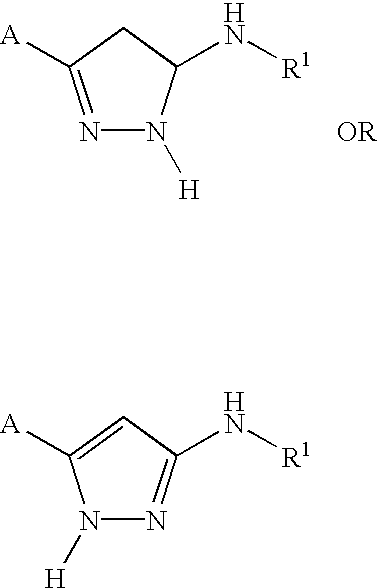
N1([H])N=C(N[R1])C=C1[A].N1=C([A])CC(N[R1])N1[H].[OR]
